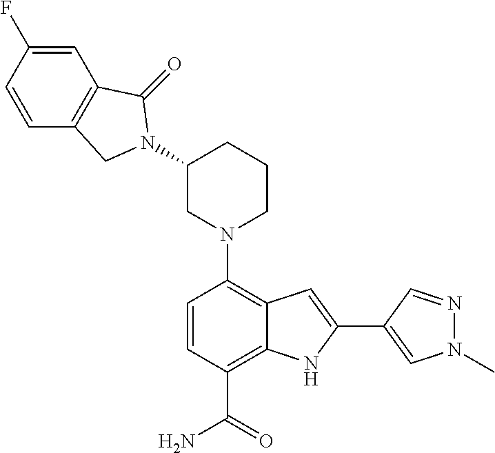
N1(C2=C3C(=C(C(=O)N)C=C2)NC(C2=CN(C)N=C2)=C3)CCCC(N2CC3=C(C=C(F)C=C3)C2=O)C1
